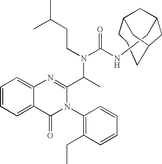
C1=CC=C2C(=C1)N=C(C(C)N(CCC(C)C)C(NCC1CC3CCCC(C1)C3)=O)N(C1=C(CC)C=CC=C1)C2=O
